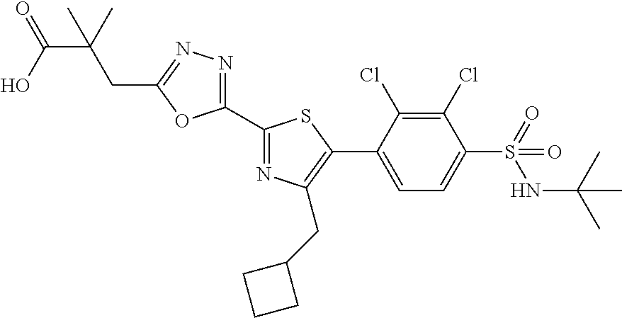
C1(C2=NC(CC3CCC3)=C(C3=CC=C(S(=O)(NC(C)(C)C)=O)C(Cl)=C3Cl)S2)=NN=C(CC(C)(C(=O)O)C)O1
